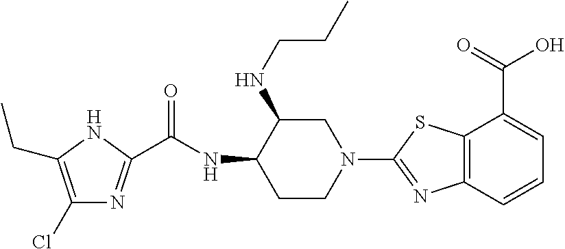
C1(Cl)=C(CC)NC(C(NC2CCN(C3=NC4=C(S3)C(C(=O)O)=CC=C4)CC2NCCC)=O)=N1
